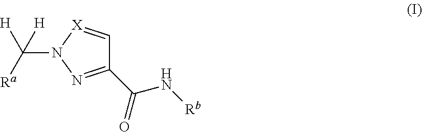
C1(C(N[Rb])=O)=NN(C([Ra])([H])[H])[X]=C1
